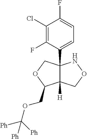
C12(C3=CC=C(F)C(Cl)=C3F)C([H])(C(COC([Ph])([Ph])[Ph])OC1)CON2
